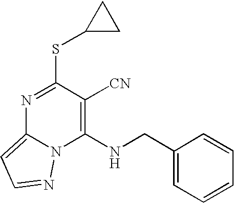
N1=C(SC2CC2)C([CN])=C(NCC2=CC=CC=C2)N2C1=CC=N2
